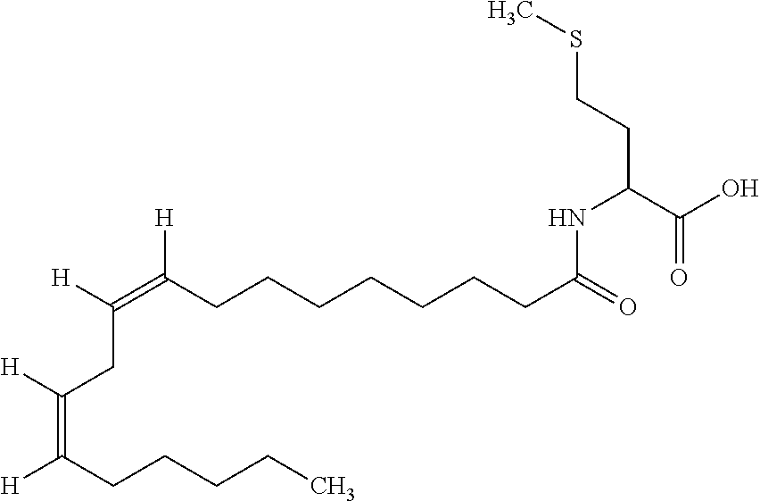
CSCCC(C(O)=O)NC(CCCCCCCC(=C([H])CC(=C([H])CCCCC)[H])[H])=O
